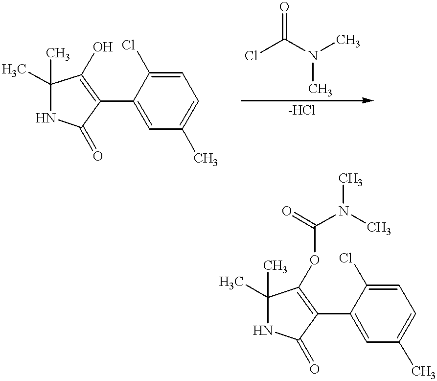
C1(C)(C)NC(=O)C(C2=CC(C)=CC=C2Cl)=C1O.ClC(N(C)C)=O.C1(C)(C)NC(=O)C(C2=CC(C)=CC=C2Cl)=C1OC(N(C)C)=O
